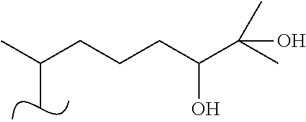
C(CCCC(C(C)(C)O)O)(C)C
